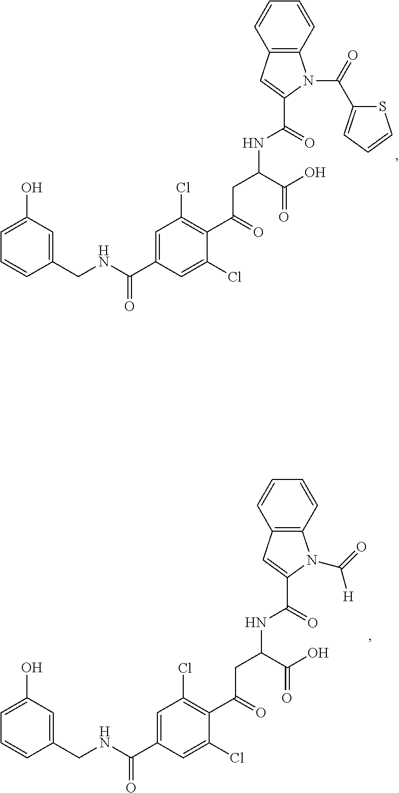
C1=C(O)C=C(CNC(C2=CC(Cl)=C(C(=O)CC(NC(C3=CC4=C(N3C(=O)C3=CC=CS3)C=CC=C4)=O)C(O)=O)C(Cl)=C2)=O)C=C1.C1=C(O)C=C(CNC(C2=CC(Cl)=C(C(=O)CC(NC(C3=CC4=C(C=CC=C4)N3C(=O)[H])=O)C(O)=O)C(Cl)=C2)=O)C=C1
